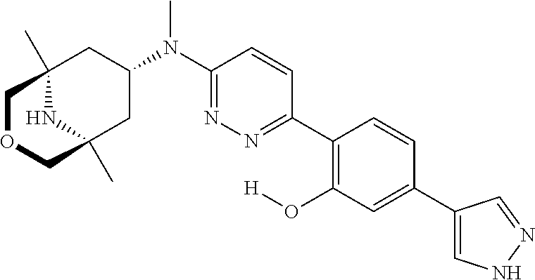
C12(C)NC(C)(CC(N(C3=NN=C(C4=C(O[H])C=C(C5=CNN=C5)C=C4)C=C3)C)C1)COC2
